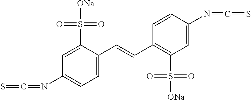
C1=C(C=CC2=C(S(=O)(=O)[ONa])C=C(N=C=S)C=C2)C(S(=O)(=O)[ONa])=CC(N=C=S)=C1
